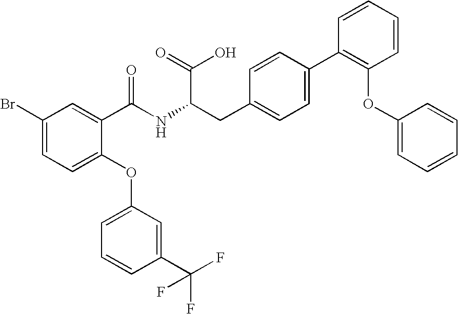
C1(Br)=CC=C(OC2=CC=CC(C(F)(F)F)=C2)C(C(NC(CC2=CC=C(C3=C(OC4=CC=CC=C4)C=CC=C3)C=C2)C(=O)O)=O)=C1
